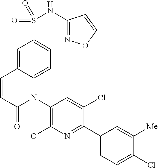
S(C1=CC=C2C(=C1)C=CC(=O)N2C1=C(OC)N=C(C2=CC=C(Cl)C([Me])=C2)C(Cl)=C1)(=O)(=O)NC1=NOC=C1
